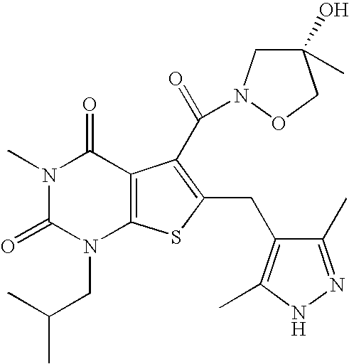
N1(C)C(=O)N(CC(C)C)C2=C(C1=O)C(C(=O)N1CC(C)(O)CO1)=C(CC1=C(C)NN=C1C)S2
